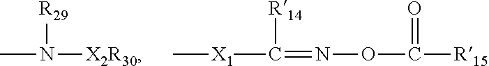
[R29]N([X2R30])C.C(=NOC(=O)[R15])([X1]C)[R14]
